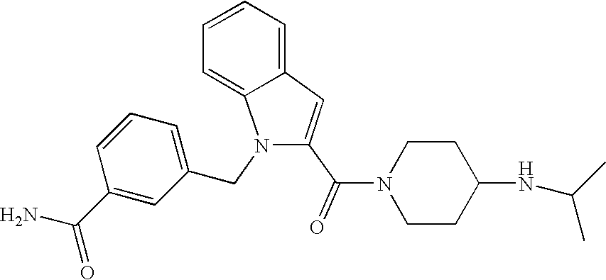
C1=CC=C2C=C(C(=O)N3CCC(NC(C)C)CC3)N(CC3=CC=CC(C(N)=O)=C3)C2=C1
